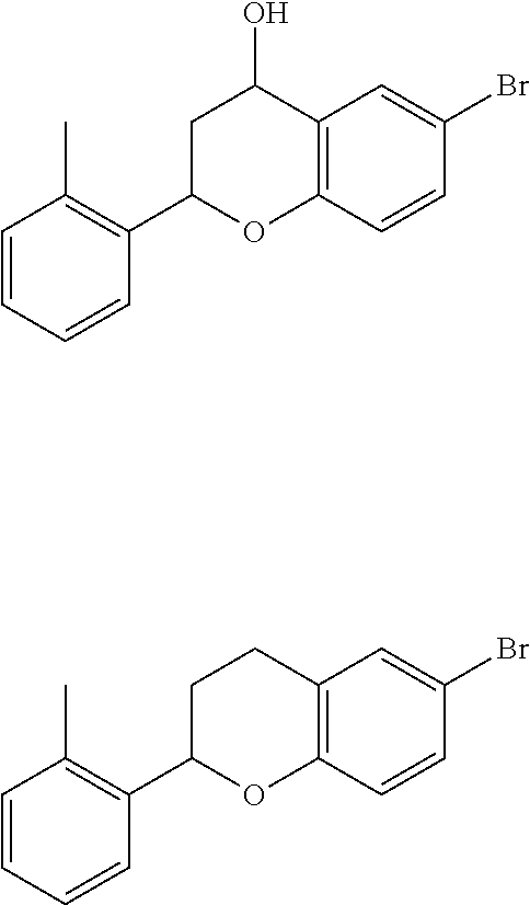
C1=CC=CC(C2OC3=C(C(O)C2)C=C(Br)C=C3)=C1C.C1=CC=CC(C2OC3=C(CC2)C=C(Br)C=C3)=C1C
